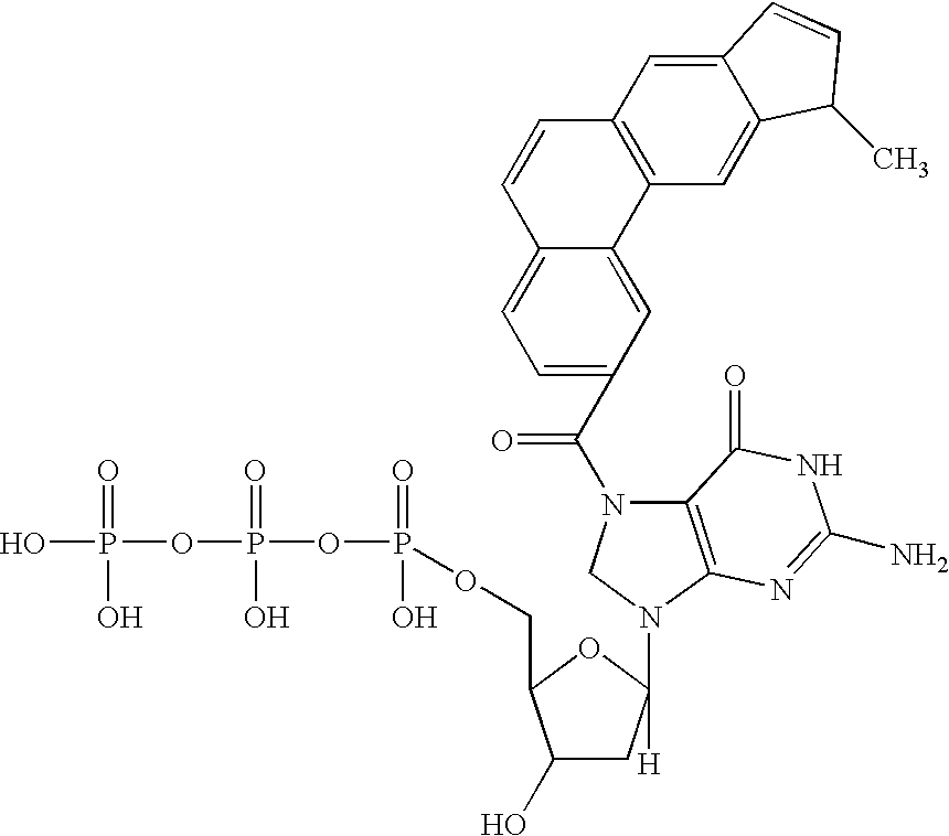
C12=C(N(C3([H])CC(O)C(COP(=O)(O)OP(=O)(O)OP(O)(=O)O)O3)CN1C(C1=CC=C3C(=C1)C1=C(C=C3)C=C3C(=C1)C(C)C=C3)=O)N=C(N)NC2=O
